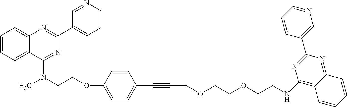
C1=CC=C2C(=C1)N=C(C1=CC=CN=C1)N=C2N(CCOC1=CC=C(C#CCOCCOCCNC2=C3C(=NC(C4=CN=CC=C4)=N2)C=CC=C3)C=C1)C
